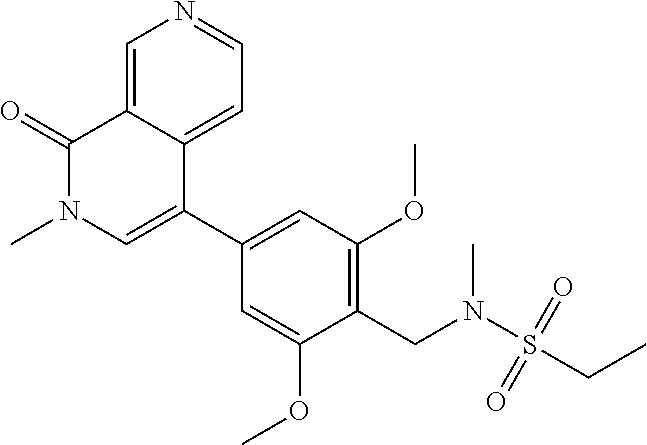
C1=C(OC)C(CN(S(CC)(=O)=O)C)=C(OC)C=C1C1=CN(C)C(=O)C2=CN=CC=C12
